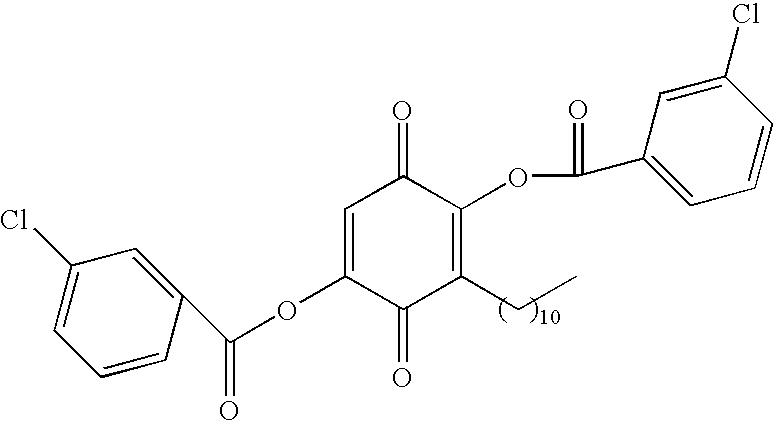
C1=C(Cl)C=C(C(OC2=CC(=O)C(OC(C3=CC=CC(Cl)=C3)=O)=C(CC)C2=O)=O)C=C1
